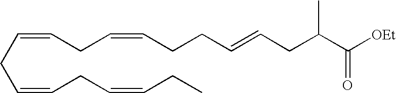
C(=CCC=CCCC=CCC(C([OEt])=O)C)CC=CCC=CCC
